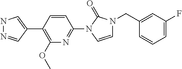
N1N=CC(C2=C(OC)N=C(N3C=CN(CC4=CC(F)=CC=C4)C3=O)C=C2)=C1
